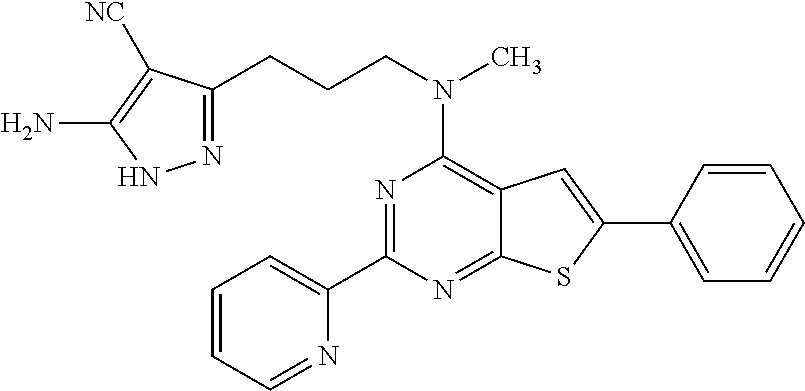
N1=C(C2=CC=CC=N2)N=C2C(=C1N(C)CCCC1=NNC(N)=C1[NC])C=C(C1=CC=CC=C1)S2
